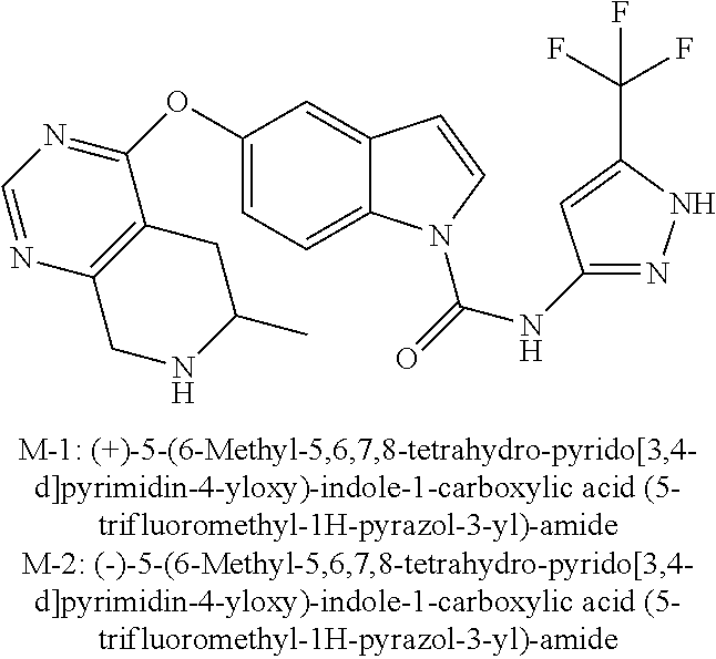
C1(OC2=NC=NC3=C2CC(C)NC3)=CC=C2C(=C1)C=CN2C(=O)NC1=NNC(C(F)(F)F)=C1
